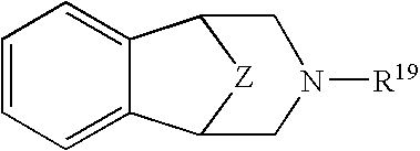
C12=CC=CC=C1C1[Z]C2CN([R19])C1
